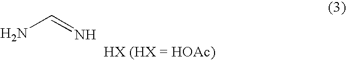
N=CN
